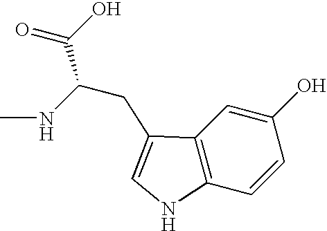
C12=C(C=CC(O)=C1)NC=C2CC(NC)C(O)=O
